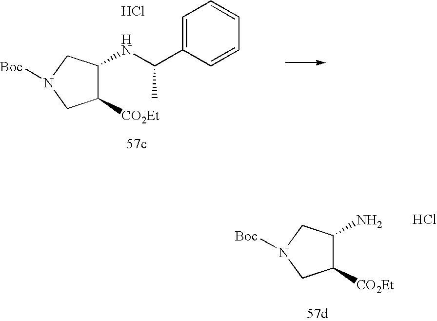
C1([CO2Et])C(NC(C2=CC=CC=C2)C)CN([Boc])C1.Cl.C1([CO2Et])C(N)CN([Boc])C1.Cl
